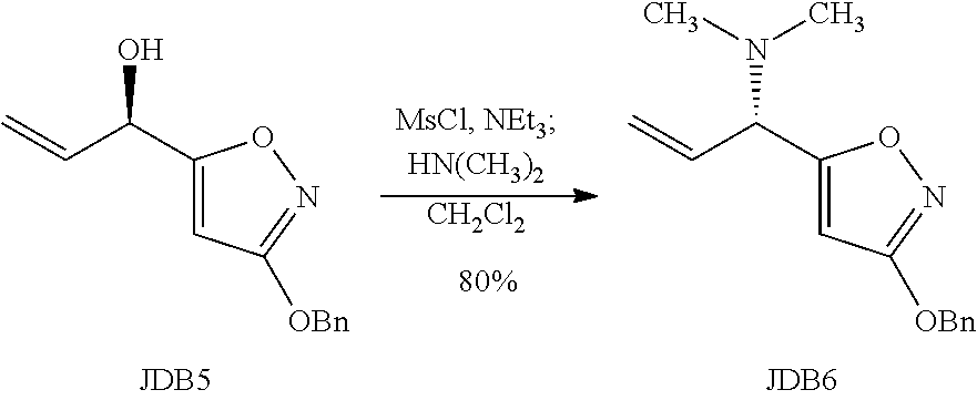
C1(C(O)C=C)=CC([OBn])=NO1.[CH2Cl2].C1(C(N(C)C)C=C)=CC([OBn])=NO1
